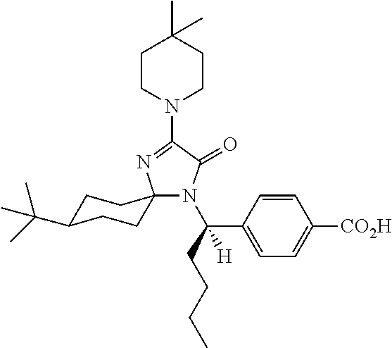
C1(N2CCC(C)(C)CC2)=NC2(N(C(CCCC)(C3=CC=C([CO2H])C=C3)[H])C1=O)CCC(C(C)(C)C)CC2
